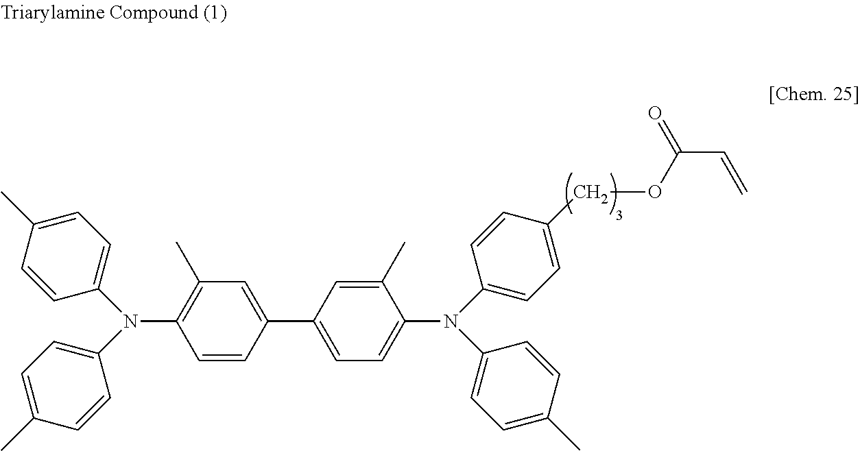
C1(C2=CC=C(N(C3=CC=C(COC(C=C)=O)C=C3)C3=CC=C(C)C=C3)C(C)=C2)=CC(C)=C(N(C2=CC=C(C)C=C2)C2=CC=C(C)C=C2)C=C1
